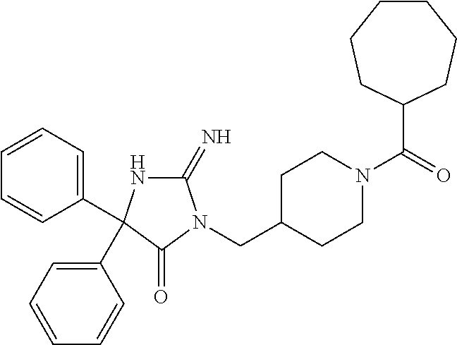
C1(=N)NC(C2=CC=CC=C2)(C2=CC=CC=C2)C(=O)N1CC1CCN(C(=O)C2CCCCCC2)CC1
